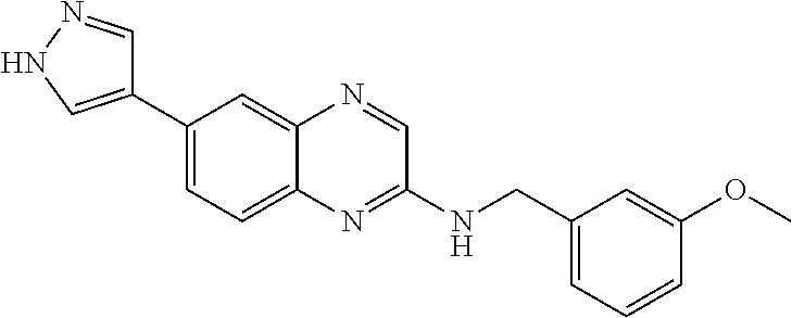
C1(C2=CNN=C2)=CC=C2C(=C1)N=CC(NCC1=CC=CC(OC)=C1)=N2
